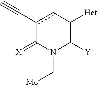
c1(C#C)cC([Het])=C([Y])N(C[Me])C1=[X]
